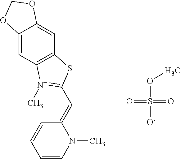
C12=CC3=C(C=C1OCO2)SC(C=C1C=CC=CN1C)=[N+]3C.O(S([O-])(=O)=O)C
